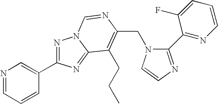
C(N1C(C2=NC=CC=C2F)=NC=C1)C1=C(CCC)C2=NC(C3=CN=CC=C3)=NN2C=N1
